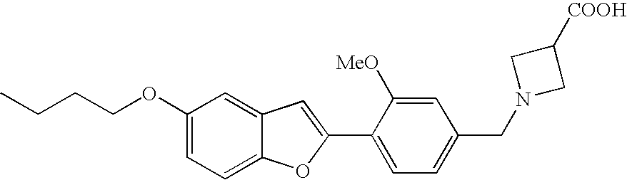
C1=C(OCCCC)C=C2C(=C1)OC(C1=CC=C(CN3CC([COOH])C3)C=C1[MeO])=C2
